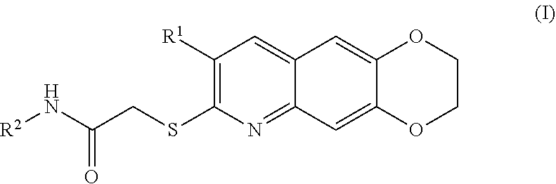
C1([R1])=C(SCC(N[R2])=O)N=C2C(=C1)C=C1C(=C2)OCCO1
